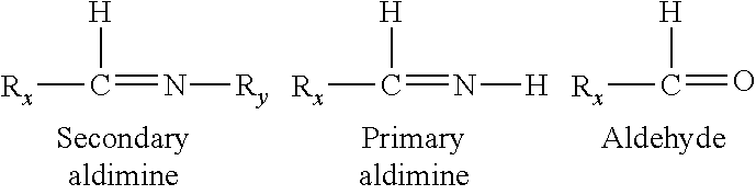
[Rx]C(=N[H])[H].[Rx]C(=O)[H].[Rx]C(=N[Ry])[H]
